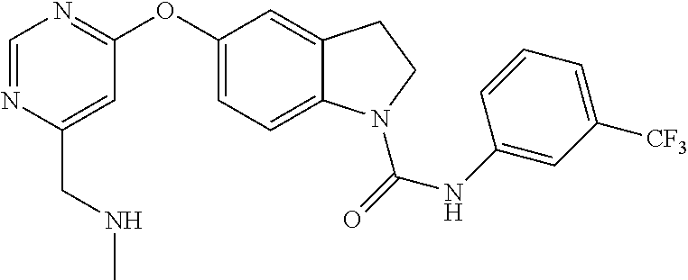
C1=NC(CNC)=CC(OC2=CC=C3C(=C2)CCN3C(NC2=CC([CF3])=CC=C2)=O)=N1
